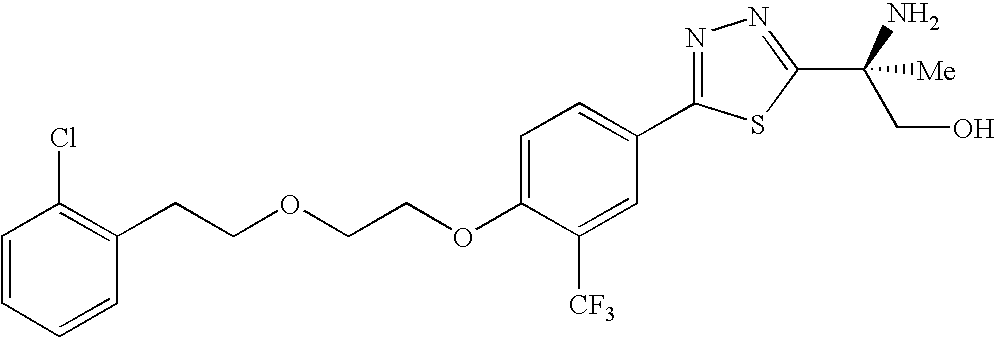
C1=CC=CC(CCOCCOC2=CC=C(C3=NN=C(C(CO)(N)[Me])S3)C=C2[CF3])=C1Cl
